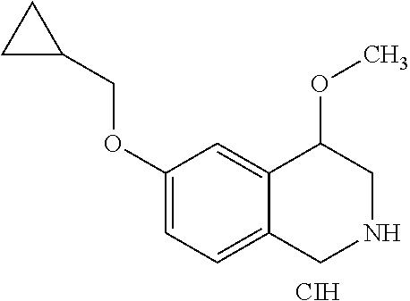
C1(OCC2CC2)=CC=C2C(=C1)C(OC)CNC2.[CIH]
